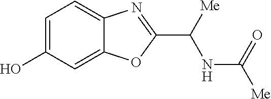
C1=C(O)C=C2C(=C1)N=C(C([Me])NC([Me])=O)O2
